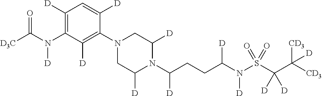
C1([D])=C(N(C([D3C])=O)[D])C([D])=C(N2CC([D])N(C(CCC(N(S(C(C([CD3])([CD3])[D])([D])[D])(=O)=O)[D])[D])[D])C([D])C2)C([D])=C1
